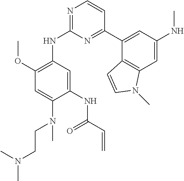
C1(NC(C=C)=O)=CC(NC2=NC=CC(C3=CC(NC)=CC4=C3C=CN4C)=N2)=C(OC)C=C1N(CCN(C)C)C
